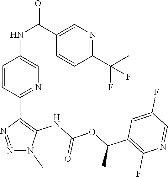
C1(C2=C(NC(OC(C3=C(F)N=CC(F)=C3)C)=O)N(C)N=N2)=NC=C(NC(C2=CN=C(C(C)(F)F)C=C2)=O)C=C1
